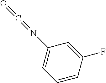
C1=CC(F)=CC(N=C=O)=C1
